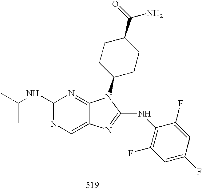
C1(NC(C)C)=NC=C2C(=N1)N(C1CCC(C(=O)N)CC1)C(NC1=C(F)C=C(F)C=C1F)=N2
